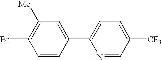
C1([Me])=C(Br)C=CC(C2=CC=C([CF3])C=N2)=C1
